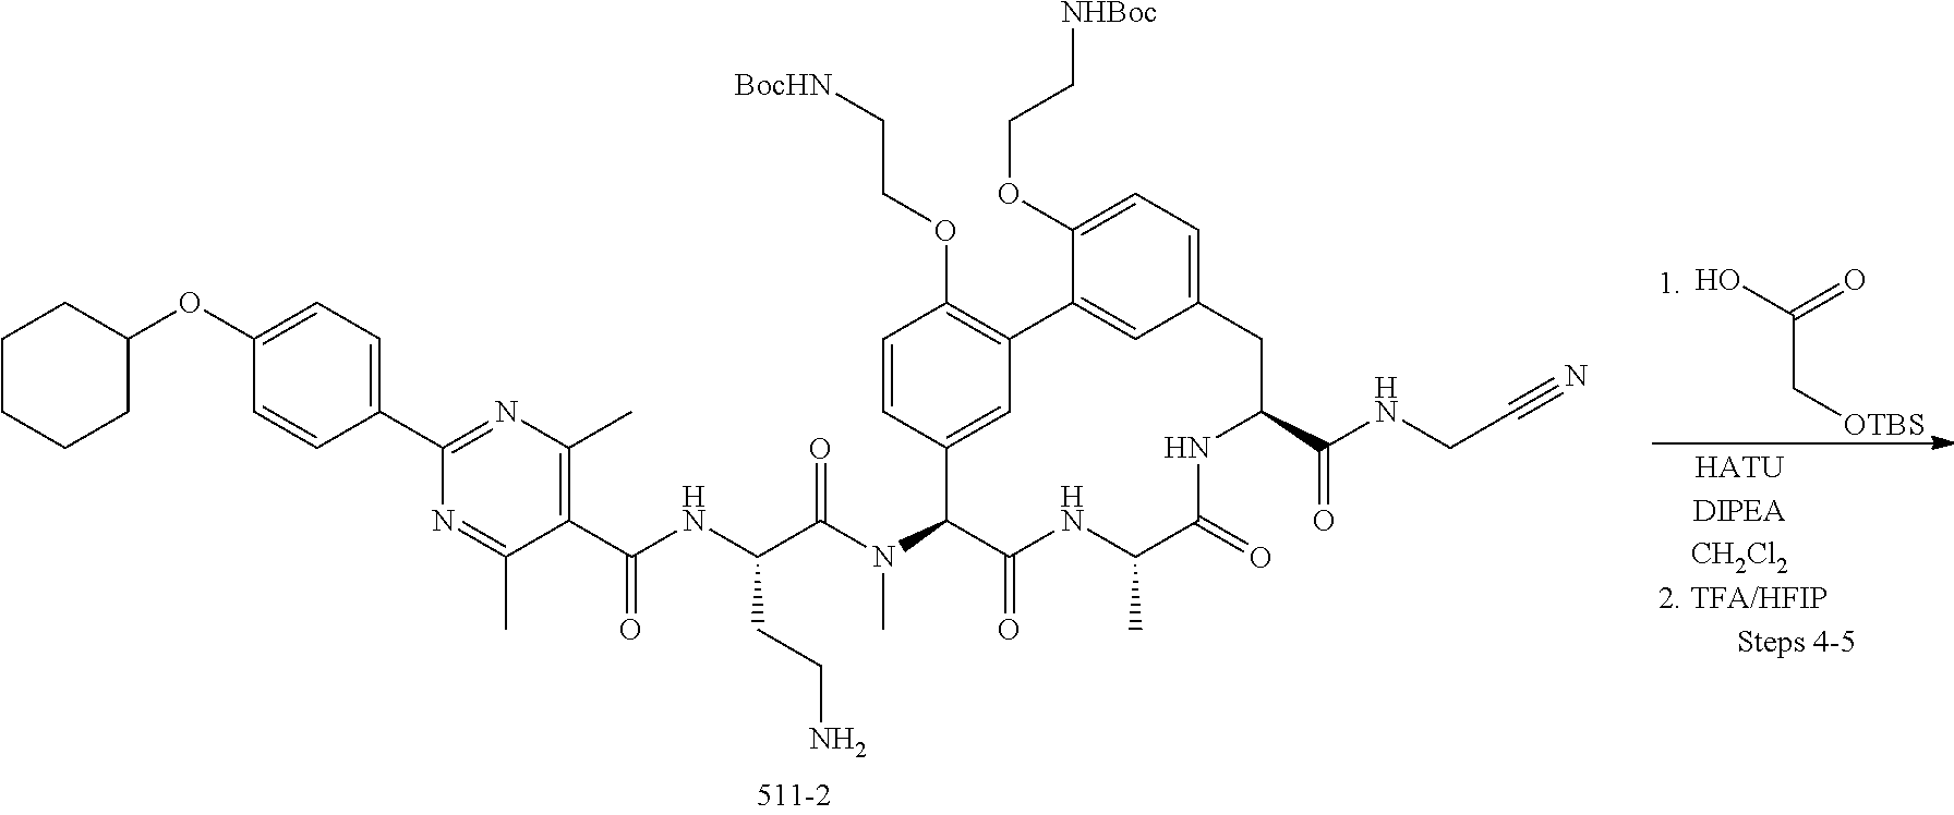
C1=CC(C2=NC(C)=C(C(NC(C(N(C3C(=O)NC(C)C(=O)NC(C(NCC#N)=O)CC4=CC=C(OCC[NHBoc])C(=C4)C4=C(OCC[BocHN])C=CC3=C4)C)=O)CCN)=O)C(C)=N2)=CC=C1OC1CCCCC1.OC(=O)C[OTBS]
